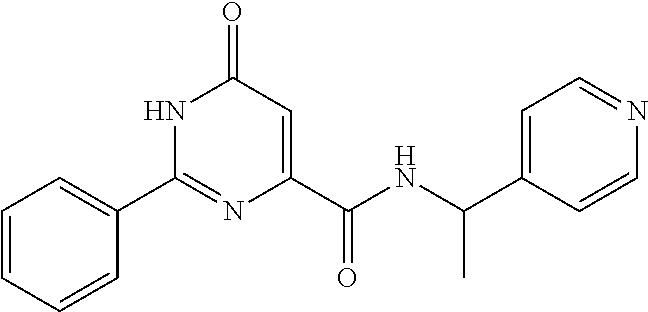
C1=CC=CC(C2=NC(C(=O)NC(C3=CC=NC=C3)C)=CC(=O)N2)=C1
